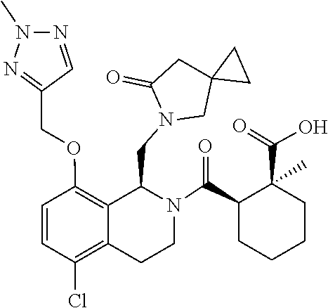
C12(CN(CC3C4=C(OCC5=NN(C)N=C5)C=CC(Cl)=C4CCN3C(C3CCCCC3(C(=O)O)C)=O)C(=O)C1)CC2
